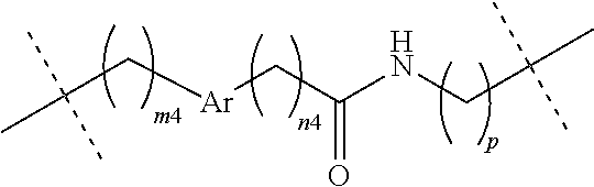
C(C[Ar]CC(NCC(C)(C)C)=O)(C)(C)C
